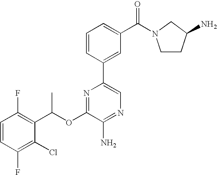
C1=CC(F)=C(C(OC2=NC(C3=CC(C(=O)N4CCC(N)C4)=CC=C3)=CN=C2N)C)C(Cl)=C1F
